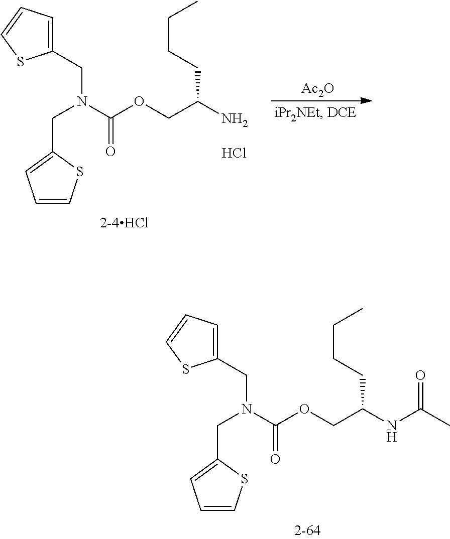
C1(CN(C(OCC(N)CCCC)=O)CC2=CC=CS2)=CC=CS1.Cl.[Ac2O].C1(CN(C(OCC(NC(=O)C)CCCC)=O)CC2=CC=CS2)=CC=CS1
